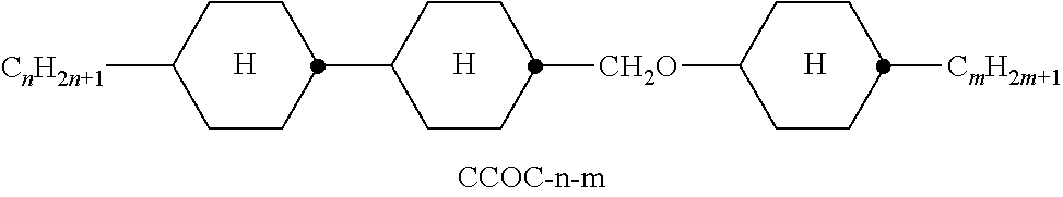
[CnH2n+1]C1CCC(C2CCC([CH2O]C3CCC([CmH2m+1])CC3)CC2)CC1.[H].[H].[H]
